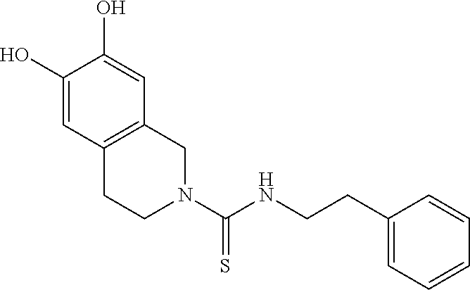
C1(CCNC(N2CC3=C(CC2)C=C(O)C(O)=C3)=S)=CC=CC=C1
